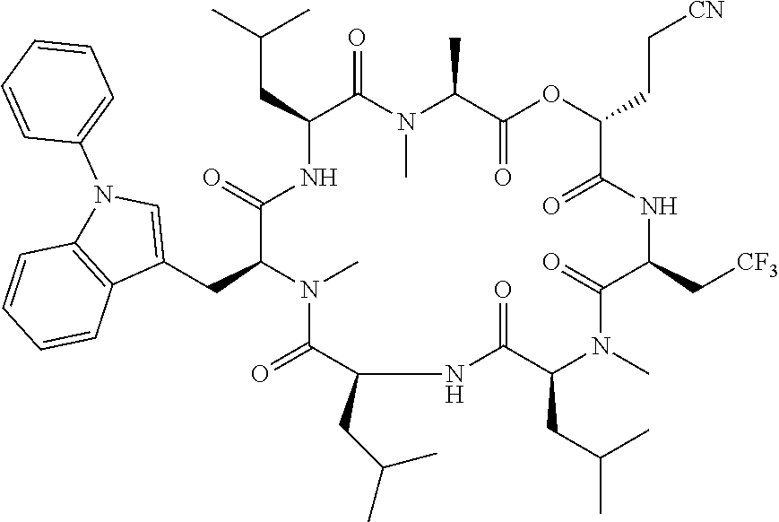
C(C1C(=O)N(C)C(C)C(=O)OC(CC[CN])C(=O)NC(C[CF3])C(=O)N(C)C(CC(C)C)C(=O)NC(CC(C)C)C(=O)N(C)C(CC2=CN(C3=CC=CC=C3)C3=C2C=CC=C3)C(=O)N1)C(C)C
